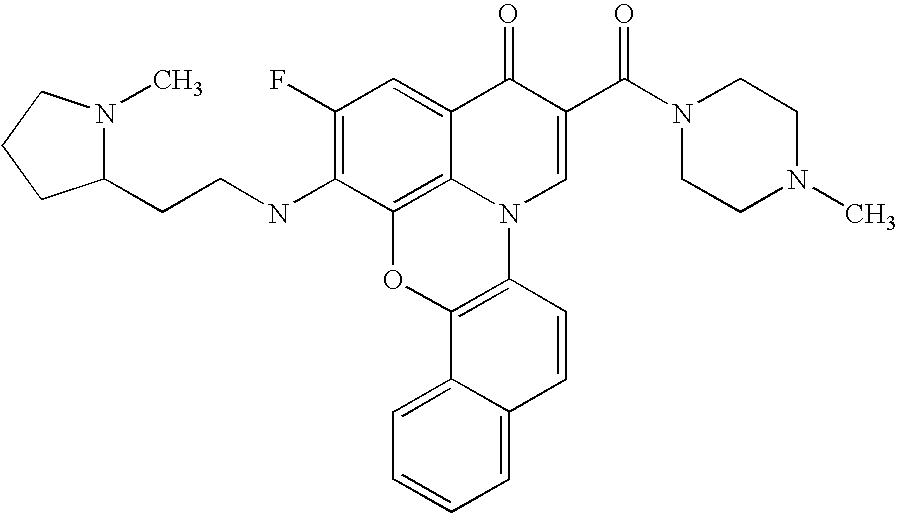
C1(F)=C(NCCC2N(C)CCC2)C2=C3C(=C1)C(=O)C(C(N1CCN(C)CC1)=O)=CN3C1=C(O2)C2=CC=CC=C2C=C1
